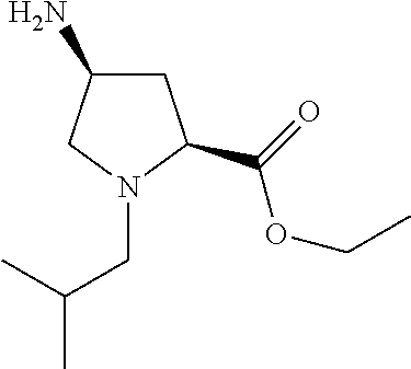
C1C(N)CN(CC(C)C)C1C(OCC)=O
